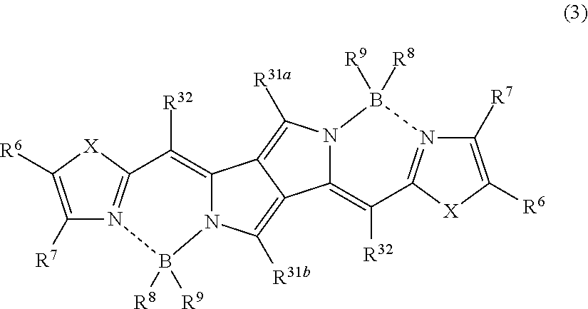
C12=C([R32])C3=N(C([R7])=C([R6])[X]3)B([R9])([R8])N1C([R31b])=C1C2=C([R31a])N2C1=C([R32])C1=N(C([R7])=C([R6])[X]1)B2([R8])[R9]
